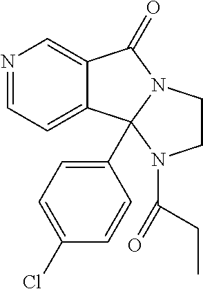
N1=CC=C2C(=C1)C(=O)N1CCN(C(CC)=O)C21C1=CC=C(Cl)C=C1
